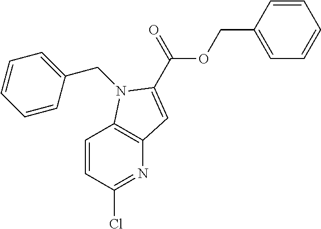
C1=CC(Cl)=NC2=C1N(CC1=CC=CC=C1)C(C(=O)OCC1=CC=CC=C1)=C2
